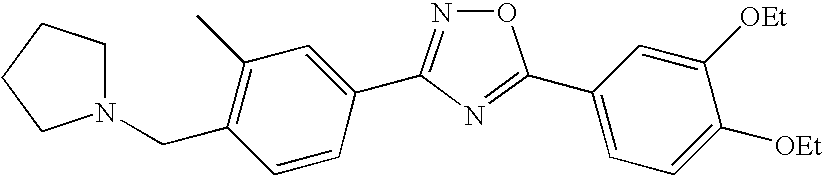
C(C1=C(C)C=C(C2=NOC(C3=CC=C([OEt])C([OEt])=C3)=N2)C=C1)N1CCCC1
